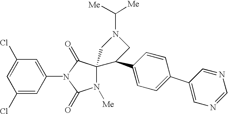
C1(Cl)=CC(N2C(=O)N([Me])C3(C2=O)C(C2=CC=C(C4=CN=CN=C4)C=C2)CN(C([Me])[Me])C3)=CC(Cl)=C1
